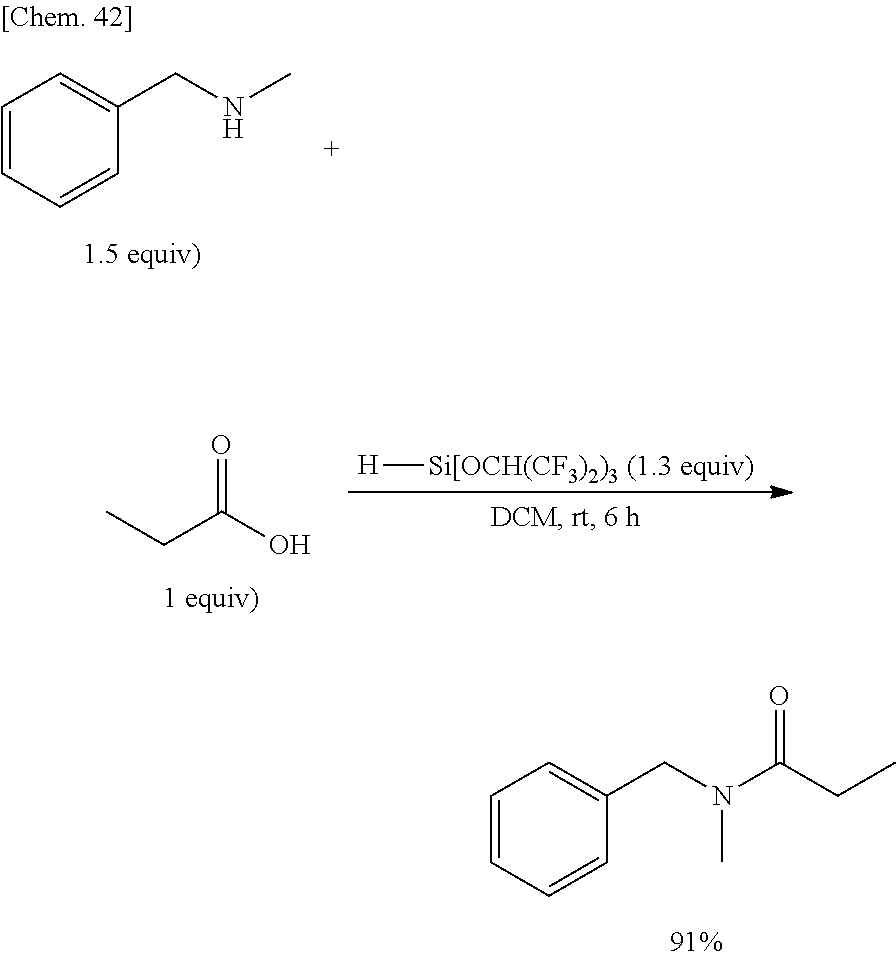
C1=CC=CC(CNC)=C1.C1=CC=CC(CN(C(CC)=O)C)=C1.[H][Si[OCH(CF3)2)3 (1.3 equiv)].O=C(O)CC
